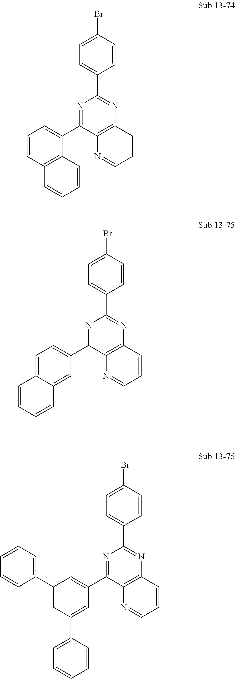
C1(C2=CC=C(Br)C=C2)=NC2=C(C(C3=CC=CC4=C3C=CC=C4)=N1)N=CC=C2.C1(C2=CC=C(Br)C=C2)=NC2=C(C(C3=CC=C4C(=C3)C=CC=C4)=N1)N=CC=C2.C1(C2=CC=C(Br)C=C2)=NC2=C(C(C3=CC(C4=CC=CC=C4)=CC(C4=CC=CC=C4)=C3)=N1)N=CC=C2
